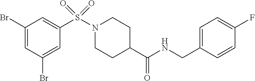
C1(Br)=CC(Br)=CC(S(N2CCC(C(NCC3=CC=C(F)C=C3)=O)CC2)(=O)=O)=C1
